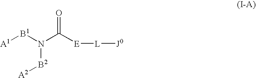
[A1][B1]N(C([E][L][J0])=O)[B2][A2]
